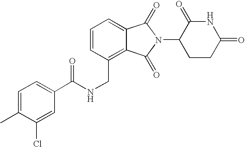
C1=CC(CNC(C2=CC=C(C)C(Cl)=C2)=O)=C2C(=C1)C(=O)N(C1CCC(=O)NC1=O)C2=O
